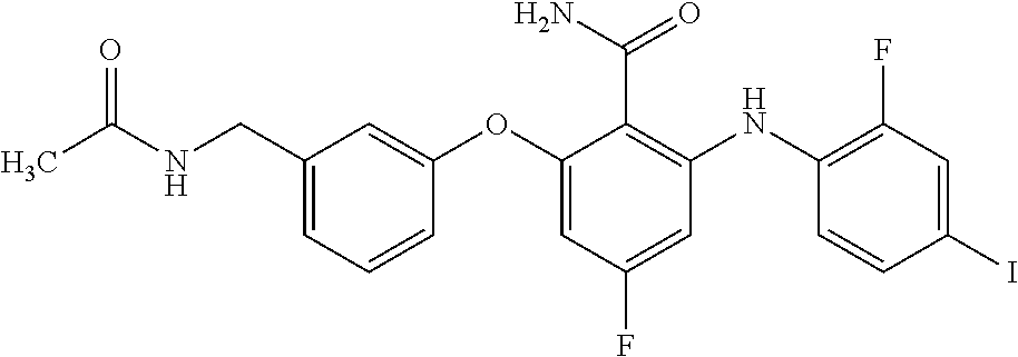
O=C(NCC1=CC=CC(OC2=CC(F)=CC(NC3=C(F)C=C(I)C=C3)=C2C(N)=O)=C1)C
